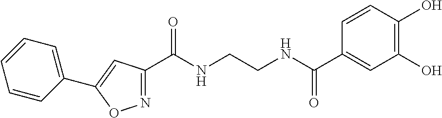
C1(C(NCCNC(C2=CC(O)=C(O)C=C2)=O)=O)=NOC(C2=CC=CC=C2)=C1
